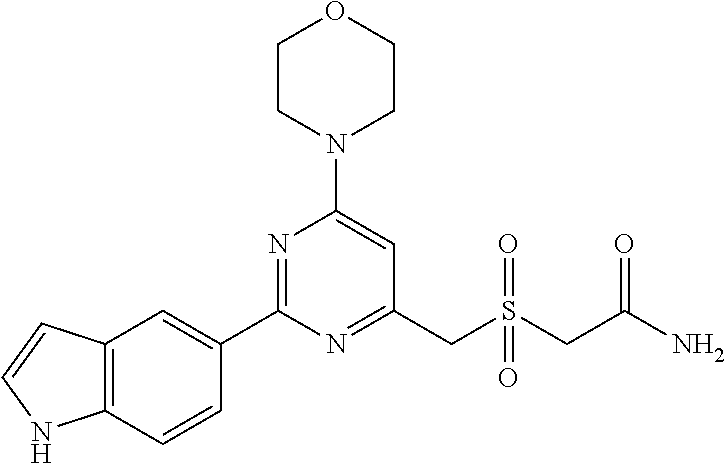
C1CN(C2=CC(CS(CC(N)=O)(=O)=O)=NC(C3=CC4=C(C=C3)NC=C4)=N2)CCO1
